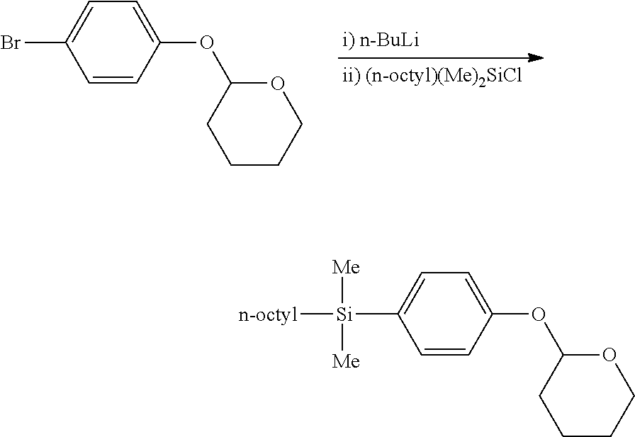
C1=CC(OC2CCCCO2)=CC=C1Br.C1=CC(OC2CCCCO2)=CC=C1[Si]([Me])([n-octyl])[Me]
